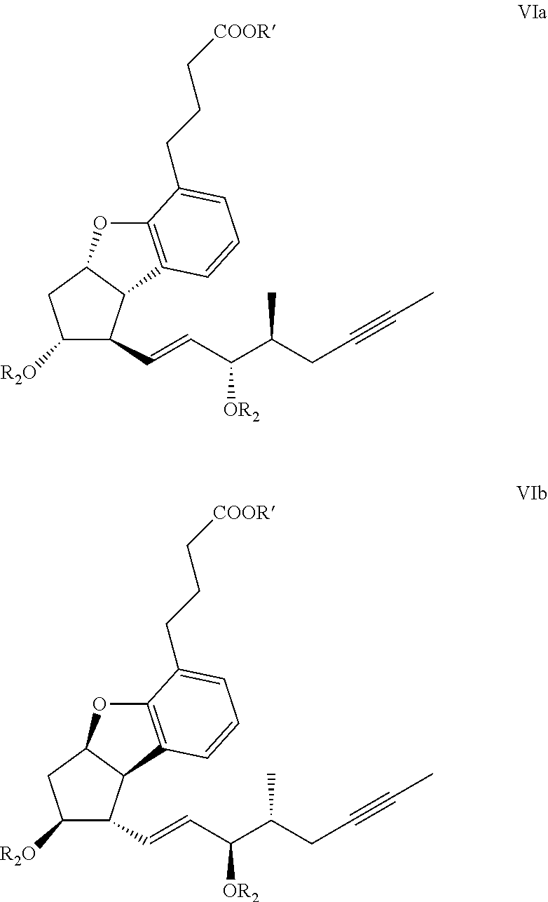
C1([R2O])C(C=CC(C(CC#CC)C)[OR2])C2C(C1)OC1=C2C=CC=C1CCC[COOR].C1([R2O])C(C=CC(C(CC#CC)C)[OR2])C2C(C1)OC1=C2C=CC=C1CCC[COOR]
